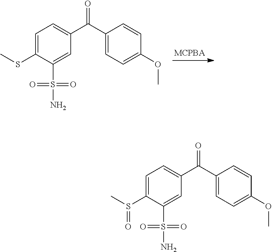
C1=C(SC)C(S(=O)(=O)N)=CC(C(C2=CC=C(OC)C=C2)=O)=C1.C1=C(S(C)=O)C(S(=O)(=O)N)=CC(C(C2=CC=C(OC)C=C2)=O)=C1
